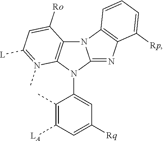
N1(C2=CC([Rq])=CC([LA])=C2C)C2=NC3=C(N2C2=C1N(C)=C([L])C=C2[Ro])C=CC=C3[Rp]
